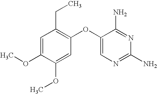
C1=C(OC)C(OC)=CC(OC2=CN=C(N)N=C2N)=C1CC
